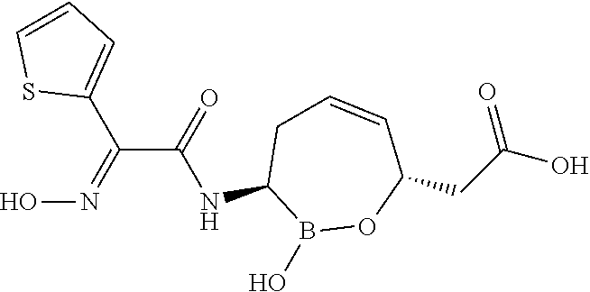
C1(NC(C(=NO)C2=CC=CS2)=O)B(O)OC(CC(O)=O)C=CC1
